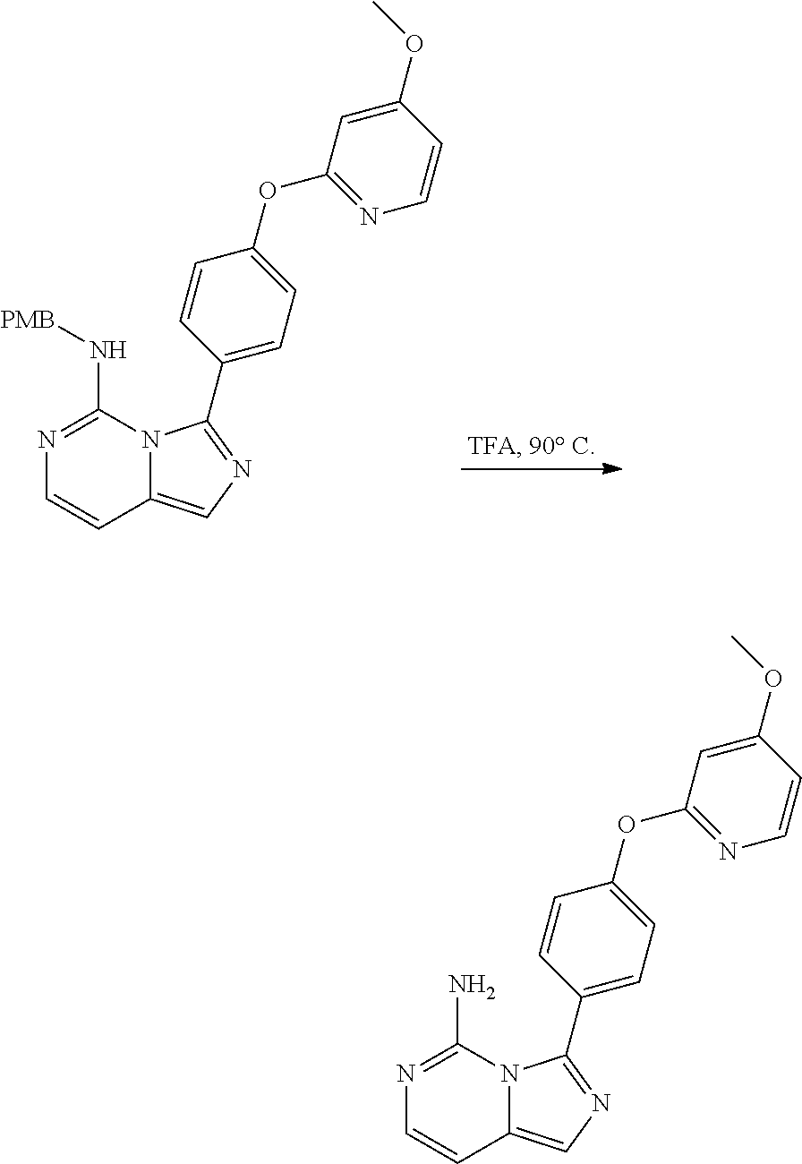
N1=C(N[PMB])N2C(=CN=C2C2=CC=C(OC3=NC=CC(OC)=C3)C=C2)C=C1.N1=C(N)N2C(=CN=C2C2=CC=C(OC3=NC=CC(OC)=C3)C=C2)C=C1
